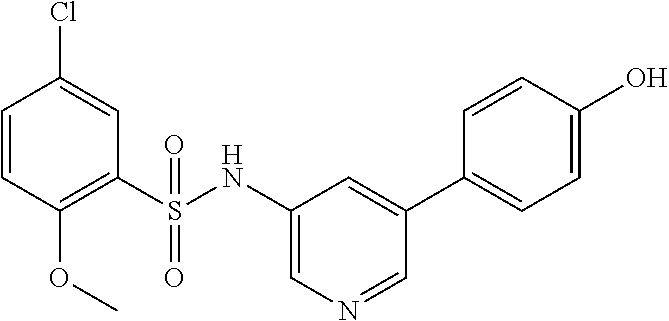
C1=CC(OC)=C(S(NC2=CN=CC(C3=CC=C(O)C=C3)=C2)(=O)=O)C=C1Cl
